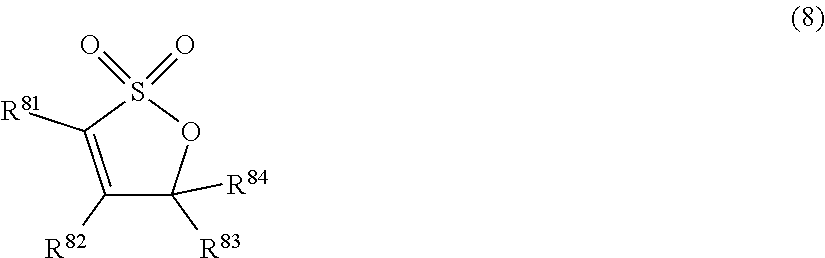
C1([R82])=C([R81])S(=O)(=O)OC1([R83])[R84]
